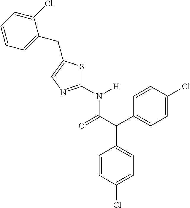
C1(N([H])C(C(C2=CC=C(Cl)C=C2)C2=CC=C(Cl)C=C2)=O)=NC=C(CC2=CC=CC=C2Cl)S1
